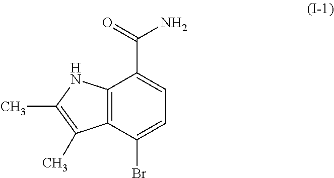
C12=C(C(Br)=CC=C1C(=O)N)C(C)=C(C)N2
